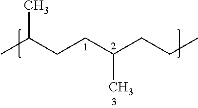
CC(CCC(CCC)C)C
